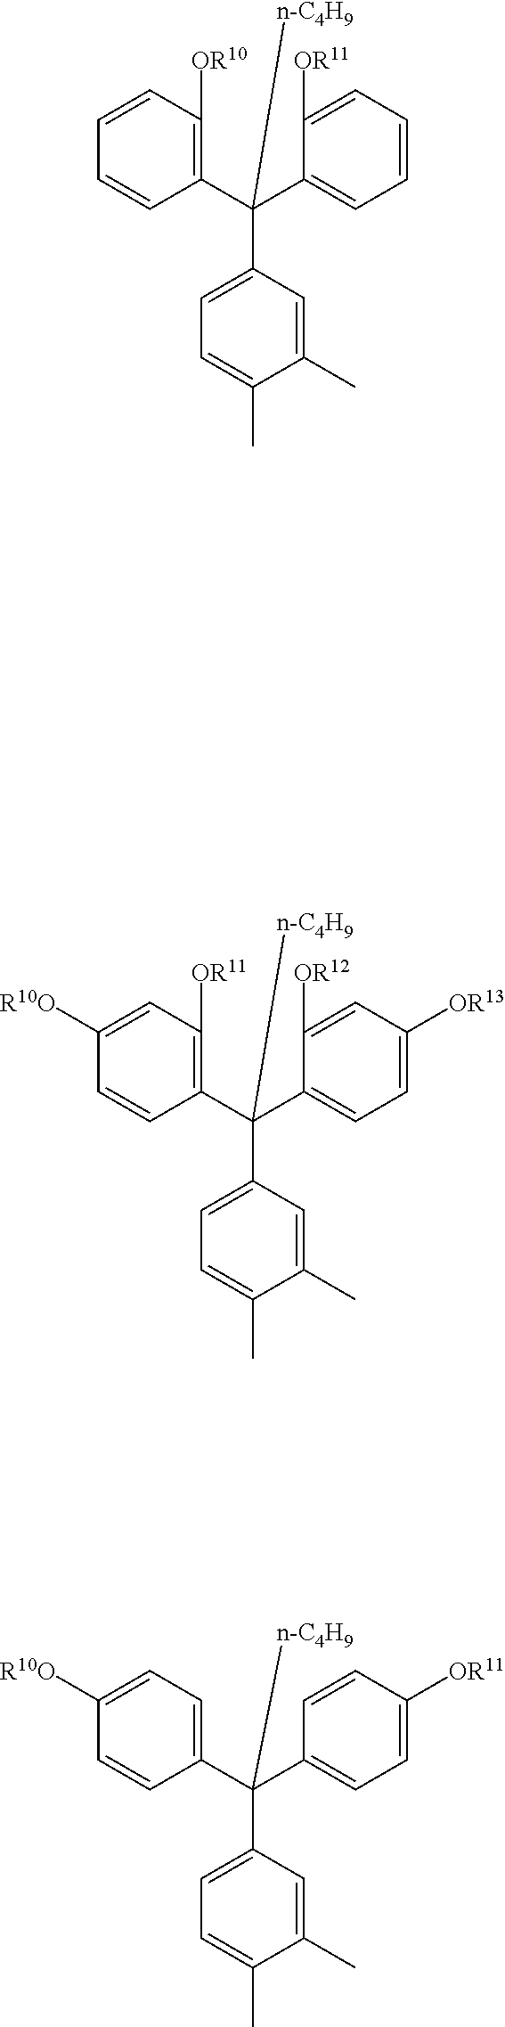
C1(C(C2=C([OR10])C=CC=C2)([n-C4H9])C2=CC=C(C)C(C)=C2)=CC=CC=C1[OR11].C1=C(C(C2=C([OR11])C=C([R10O])C=C2)([n-C4H9])C2=CC=C(C)C(C)=C2)C([OR12])=CC([OR13])=C1.C1(C(C2=CC=C([R10O])C=C2)([n-C4H9])C2=CC=C(C)C(C)=C2)=CC=C([OR11])C=C1
